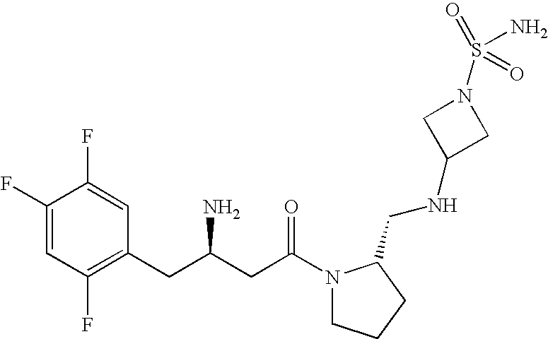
C1(F)=CC(F)=C(CC(CC(=O)N2CCCC2CNC2CN(S(=O)(N)=O)C2)N)C=C1F
